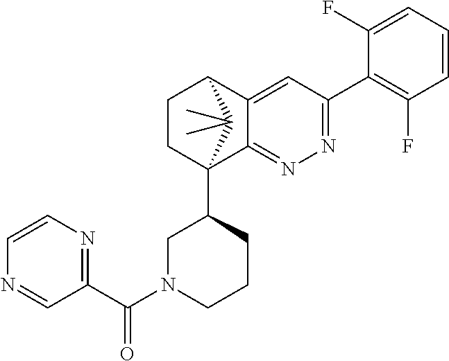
C1(F)=CC=CC(F)=C1C1=NN=C2C(=C1)C1CCC2(C2CN(C(C3=NC=CN=C3)=O)CCC2)C1(C)C
